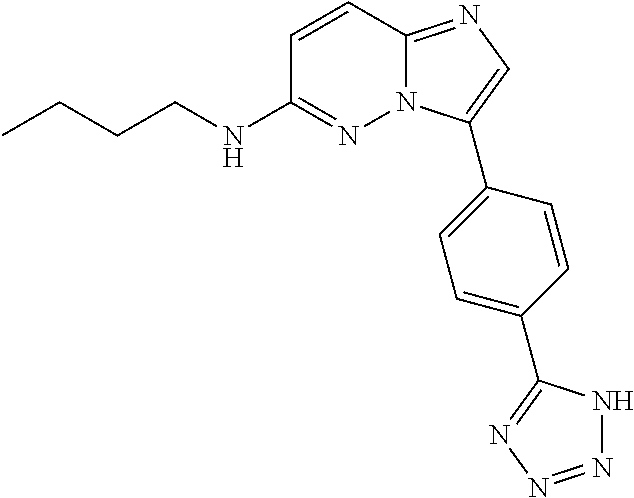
C1=CC2=NC=C(C3=CC=C(C4=NN=NN4)C=C3)N2N=C1NCCCC
